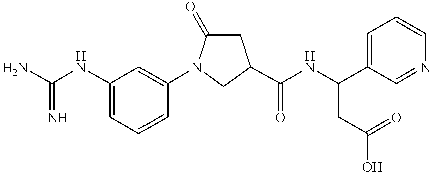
NC(NC1=CC=CC(N2C(=O)CC(C(NC(CC(=O)O)C3=CC=CN=C3)=O)C2)=C1)=N
